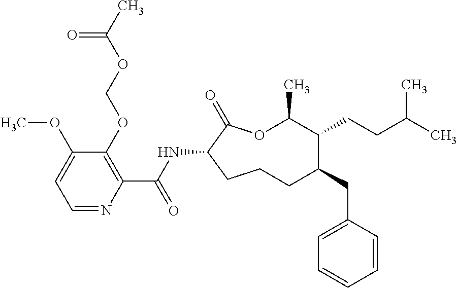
C1CC(NC(C2=C(OCOC(C)=O)C(OC)=CC=N2)=O)C(=O)OC(C)C(CCC(C)C)C(CC2=CC=CC=C2)C1
